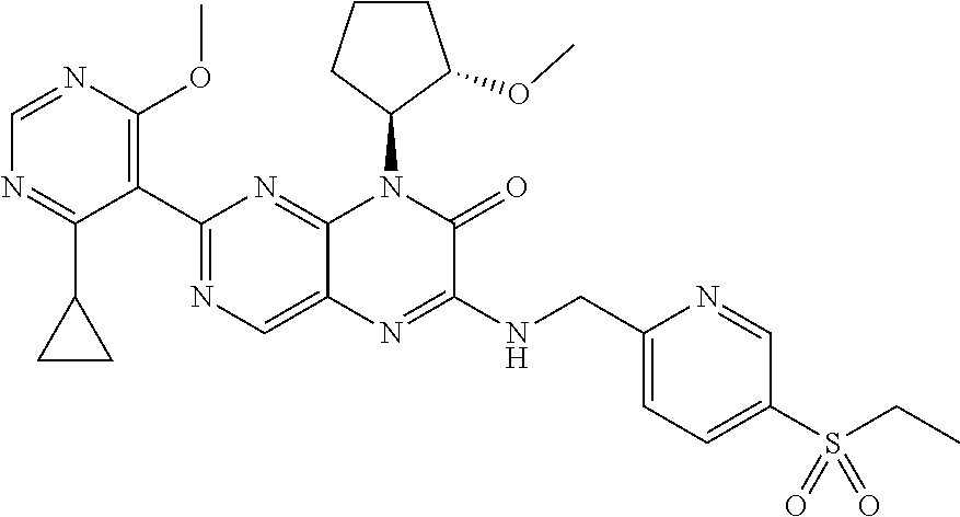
C1(C2=NC=C3C(=N2)N(C2C(OC)CCC2)C(=O)C(NCC2=CC=C(S(CC)(=O)=O)C=N2)=N3)=C(OC)N=CN=C1C1CC1
